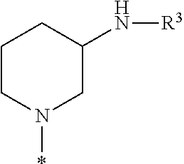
C1CN(*)CC(N[R3])C1
